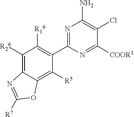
C1([R26])=C2C(=C([R5])C(C3=NC(N)=C(Cl)C([COOR1])=N3)=C1[R16])OC([R7])=N2
